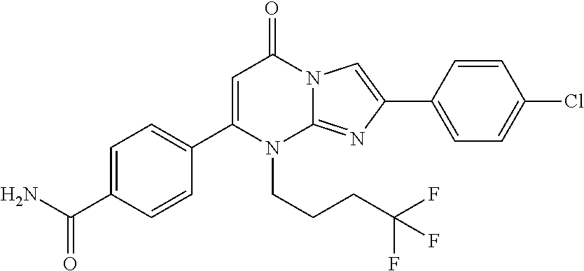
C1(C2=CC=C(C(N)=O)C=C2)=CC(=O)N2C(=NC(C3=CC=C(Cl)C=C3)=C2)N1CCCC(F)(F)F
